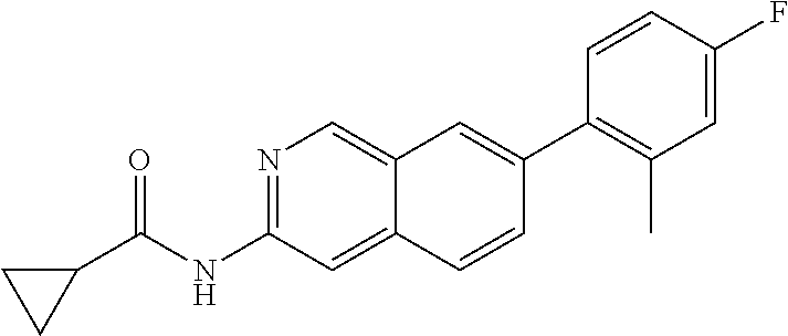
C1=CC(C2=CC3=CN=C(NC(=O)C4CC4)C=C3C=C2)=C(C)C=C1F
